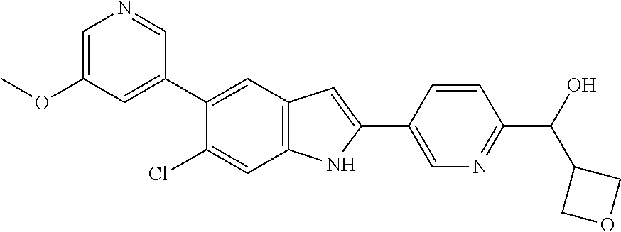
C1=C(OC)C=C(C2=CC3=C(C=C2Cl)NC(C2=CN=C(C(C4COC4)O)C=C2)=C3)C=N1
